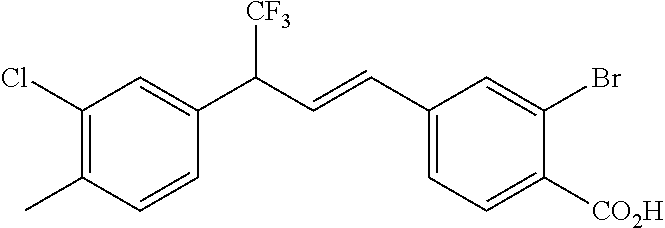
C1(Cl)=C(C)C=CC(C(C=CC2=CC=C([CO2H])C(Br)=C2)[CF3])=C1
